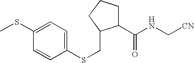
C1=C(SC)C=CC(SCC2C(C(NC[CN])=O)CCC2)=C1
